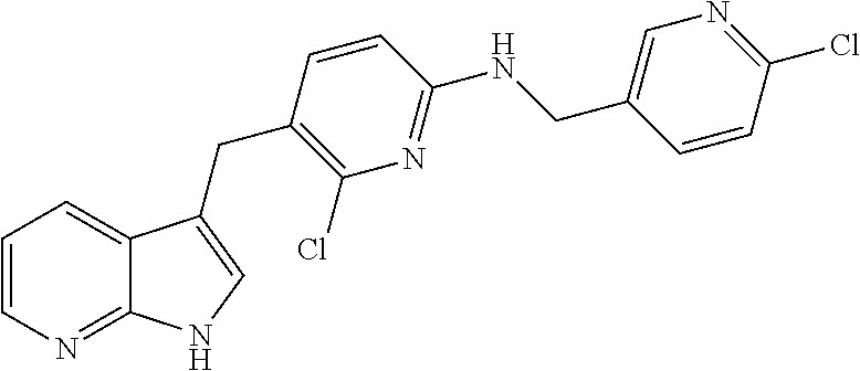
C1=CN=C2C(=C1)C(CC1=C(Cl)N=C(NCC3=CN=C(Cl)C=C3)C=C1)=CN2
